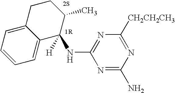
[H]C1(NC2=NC([CH2CH2CH3])=NC(N)=N2)C2=CC=CC=C2CCC1C
